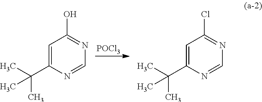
[POCl3].C(C1=CC(O)=NC=N1)(C)(C)C.C(C1=CC(Cl)=NC=N1)(C)(C)C
